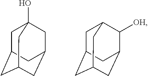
C1C2CC3CC(CC1(O)C3)C2.C1C2CC3CC(C([OH])C1C3)C2
